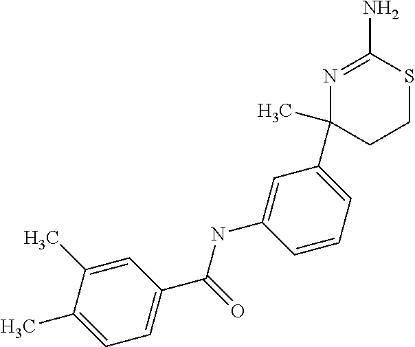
N(C1=CC(C2(C)CCSC(N)=N2)=CC=C1)C(C1=CC=C(C)C(C)=C1)=O
